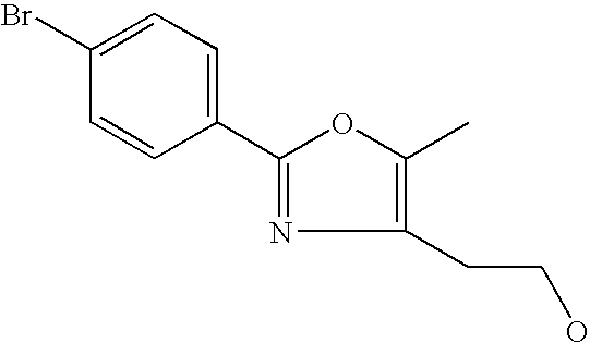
C1(Br)=CC=C(C2=NC(CCO)=C(C)O2)C=C1
